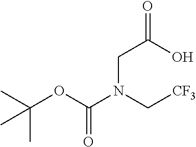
N(C(OC(C)(C)C)=O)(C[CF3])CC(=O)O
